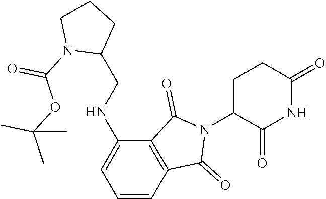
C1C(N2C(=O)C3=C(C2=O)C=CC=C3NCC2CCCN2C(OC(C)(C)C)=O)C(=O)NC(=O)C1
